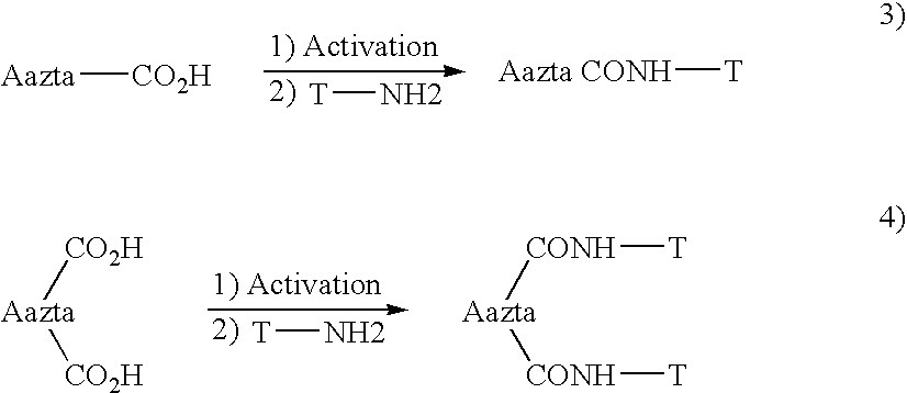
[T]N.[Aazta][CO2H].[Aazta CONH][T].[Aazta]([CO2H])[CO2H].[T]N.[Aazta]([CONH][T])[CONH][T]
